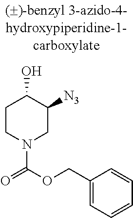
C1CN(C(OCC2=CC=CC=C2)=O)CC([N3])C1O
